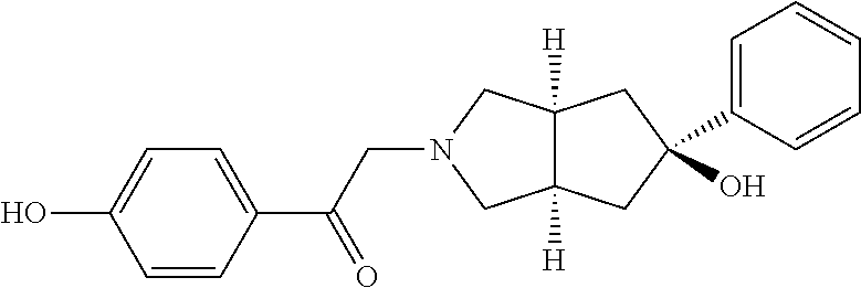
C(N1CC2([H])C([H])(C1)CC(O)(C1=CC=CC=C1)C2)C(C1=CC=C(O)C=C1)=O
